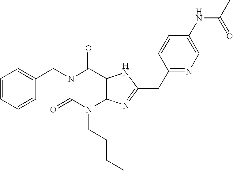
C1=CC=CC(CN2C(=O)N(CCCC)C3=C(C2=O)NC(CC2=NC=C(NC(=O)C)C=C2)=N3)=C1
